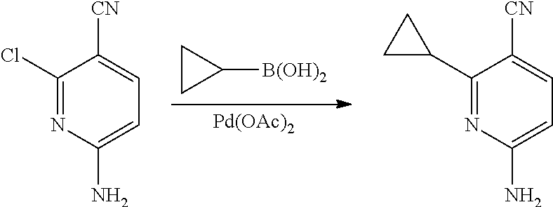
[Pd(OAc)2].C1CC1[B(OH)2].C1(Cl)=NC(N)=CC=C1[CN].C1(C2CC2)=NC(N)=CC=C1[CN]
